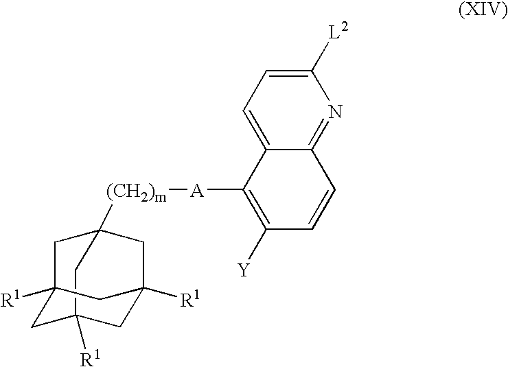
C12([(CH2)m][A]C3=C([Y])C=CC4=NC([L2])=CC=C34)CC3([R1])CC([R1])(C1)CC([R1])(C3)C2
